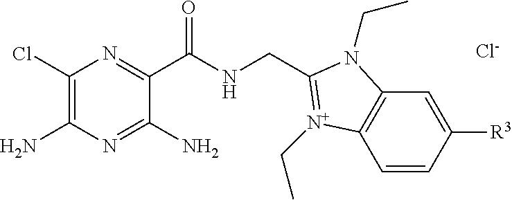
C1=CC([R3])=CC2=C1[N+](CC)=C(CNC(C1=NC(Cl)=C(N)N=C1N)=O)N2CC.[Cl-]
